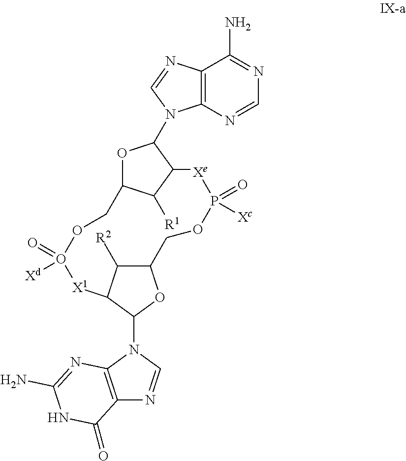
C12=C(N(C3OC4C([R2])C3[X1]O(=O)([Xd])OCC3OC(N5C6=C(C(N)=NC=N6)N=C5)C([Xe]P(=O)([Xc])OC4)C3[R1])C=N1)N=C(N)NC2=O
